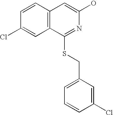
C12=C(C=C(O)N=C1SCC1=CC=CC(Cl)=C1)C=CC(Cl)=C2
